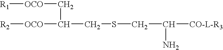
[R1][OCO]CC([OCO][R2])CSCC([CO-L-R3])N
